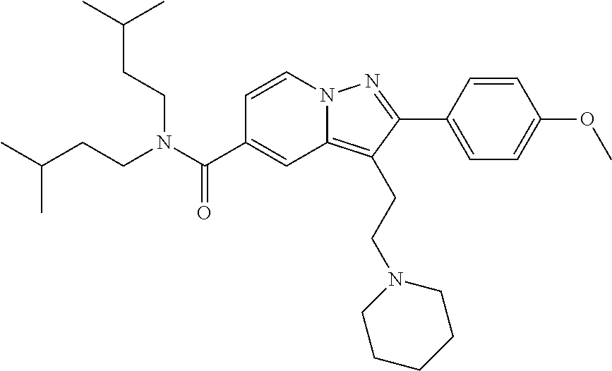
C(C1=CC2=C(CCN3CCCCC3)C(C3=CC=C(OC)C=C3)=NN2C=C1)(N(CCC(C)C)CCC(C)C)=O
